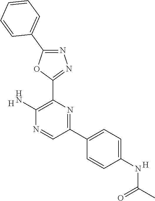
[H].C1(N)=C(C2=NN=C(C3=CC=CC=C3)O2)N=C(C2=CC=C(NC(=O)C)C=C2)C=N1.[H]
